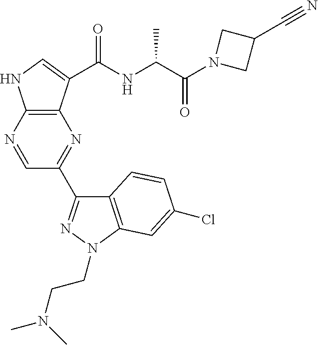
C1=NC2=C(N=C1C1=NN(CCN(C)C)C3=C1C=CC(Cl)=C3)C(C(NC(C(N1CC(C#N)C1)=O)C)=O)=CN2
